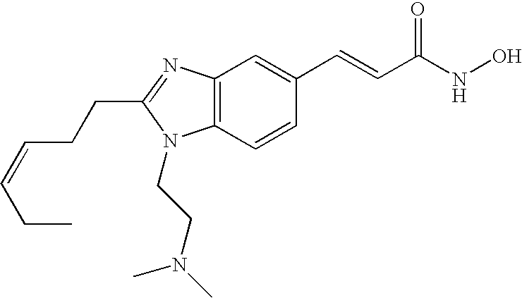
C12=C(C=CC(C=CC(NO)=O)=C1)N(CCN(C)C)C(CCC=CCC)=N2
